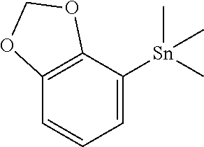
C12=C(C([Sn](C)(C)C)=CC=C1)OCO2
